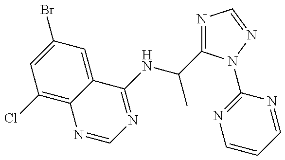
C1(Cl)=C2C(=CC(Br)=C1)C(NC(C)C1=NC=NN1C1=NC=CC=N1)=NC=N2
